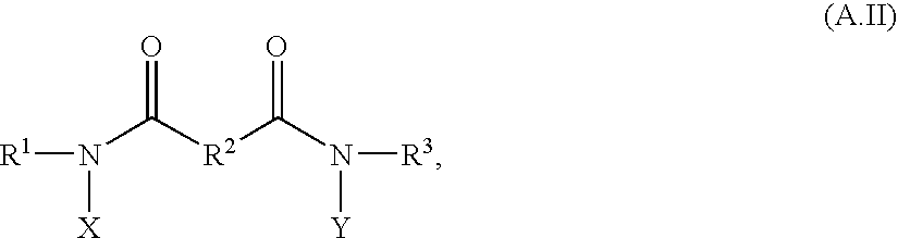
[R1]N(C([R2]C(N([R3])[Y])=O)=O)[X]
